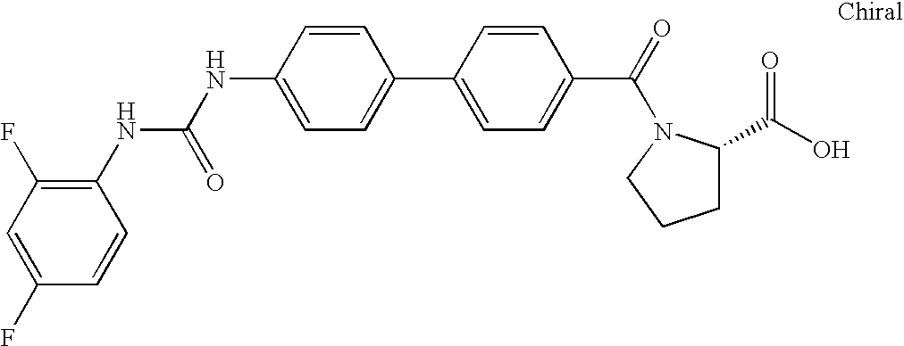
N(C1=CC=C(C2=CC=C(C(=O)N3C(C(O)=O)CCC3)C=C2)C=C1)C(=O)NC1=C(F)C=C(F)C=C1
